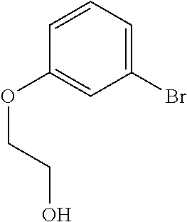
BrC1=CC=CC(OCCO)=C1
